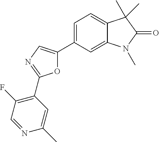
C1=C(C2=CN=C(C3=C(F)C=NC(C)=C3)O2)C=C2C(=C1)C(C)(C)C(=O)N2C
